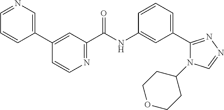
N1=CC=CC(C2=CC(C(NC3=CC(C4=NN=CN4C4CCOCC4)=CC=C3)=O)=NC=C2)=C1
